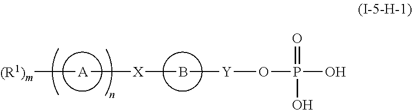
B([Y]OP(O)(=O)O)[X][A][(R1)m]
